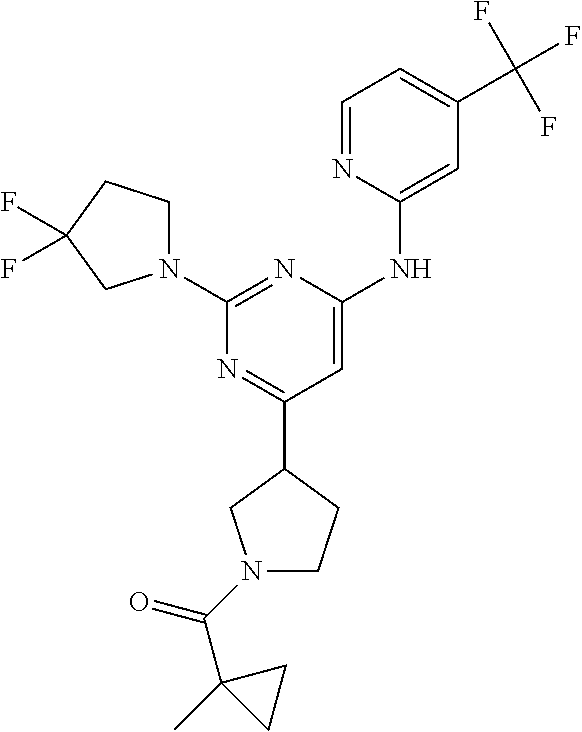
C1=NC(NC2=CC(C3CCN(C(=O)C4(C)CC4)C3)=NC(N3CCC(F)(F)C3)=N2)=CC(C(F)(F)F)=C1
